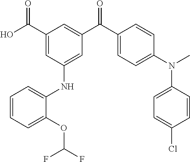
C1(C(O)=O)=CC(NC2=CC=CC=C2OC(F)F)=CC(C(C2=CC=C(N(C)C3=CC=C(Cl)C=C3)C=C2)=O)=C1
